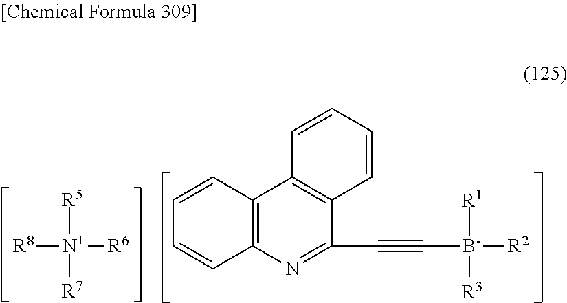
[R8][N+]([R5])([R7])[R6].C12=C(N=C(C#C[B-]([R1])([R3])[R2])C3=C1C=CC=C3)C=CC=C2
